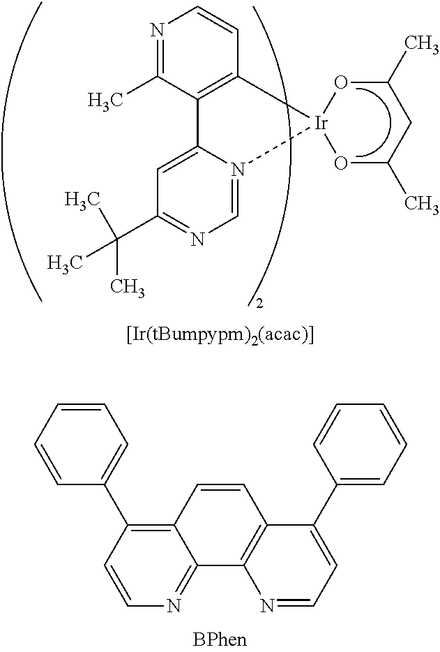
C12=C(C3=CC=CC=C3)C=CN=C1C1=C(C=C2)C(C2=CC=CC=C2)=CC=N1.N1=C(C)C2=C(C=C1)[Ir]1(N3=CN=C(C(C)(C)C)C=C23)OC(C)CC(C)O1
